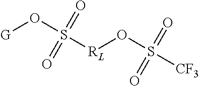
[G]OS(=O)(=O)[RL]OS(=O)(=O)[CF3]
